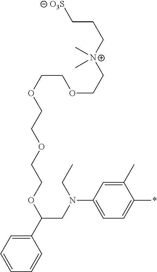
C1(C)=CC(N(CC(C2=CC=CC=C2)OCCOCCOCCOCC[N+](CCC[O3S])(C)C)CC)=CC=C1*
